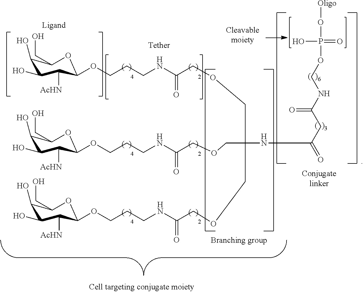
C1(O)C(O)C([AcHN])C(OCCCNC(COCC(COCC(NCCCOC2C([AcHN])C(O)C(O)C(CO)O2)=O)(COCC(NCCCOC2C([AcHN])C(O)C(O)C(CO)O2)=O)NC(CC(NCOP(O)(O[Oligo])=O)=O)=O)=O)OC1CO
